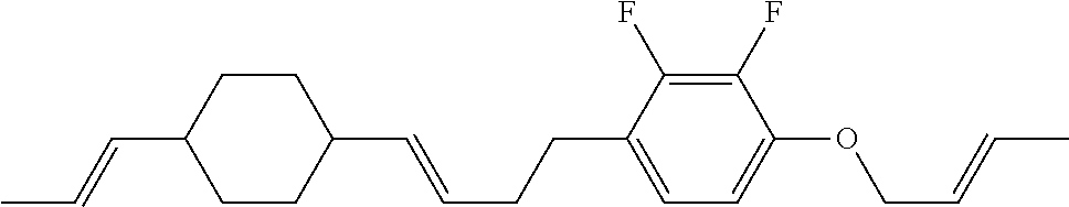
C1CC(C=CC)CCC1C=CCCC1=CC=C(OCC=CC)C(F)=C1F
